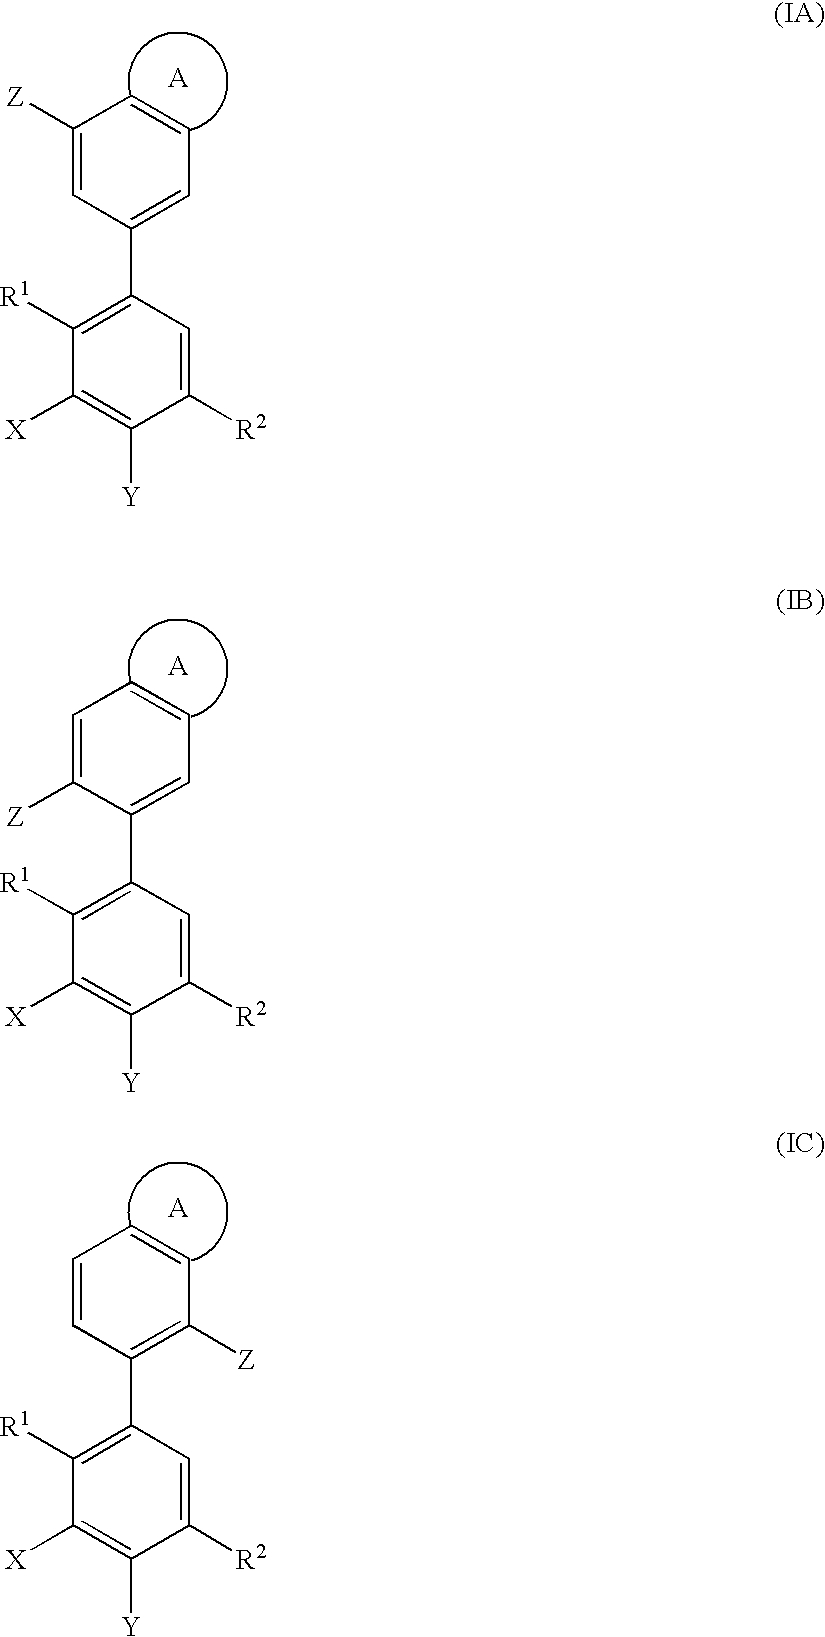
C1([Z])=CC(C2=C([R1])C([X])=C([Y])C([R2])=C2)=CC=C1.C1=C([Z])C(C2=C([R1])C([X])=C([Y])C([R2])=C2)=CC=C1.C1=CC(C2=C([R1])C([X])=C([Y])C([R2])=C2)=C([Z])C=C1
